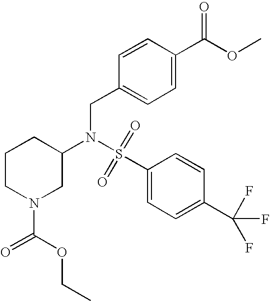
S(=O)(N(CC1=CC=C(C(OC)=O)C=C1)C1CN(C(=O)OCC)CCC1)(C1=CC=C(C(F)(F)F)C=C1)=O
